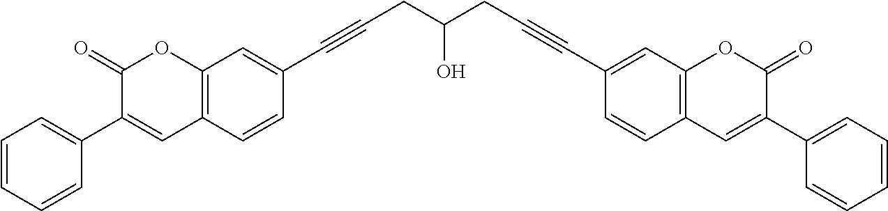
C1(C#CCC(CC#CC2=CC3=C(C=C2)C=C(C2=CC=CC=C2)C(=O)O3)O)=CC2=C(C=C1)C=C(C1=CC=CC=C1)C(=O)O2
